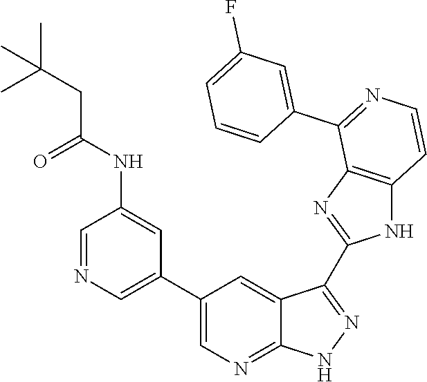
C1=NC=C(C2=CN=C3C(=C2)C(C2=NC4=C(N2)C=CN=C4C2=CC(F)=CC=C2)=NN3)C=C1NC(CC(C)(C)C)=O
